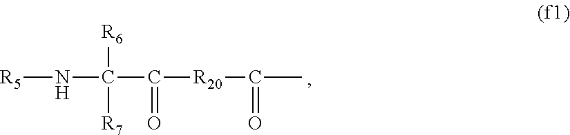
[R5]NC([R6])([R7])C(=O)[R20]C(=O)C
